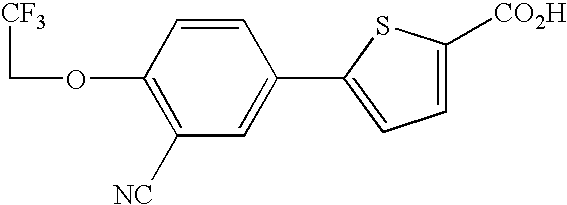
C1(OC[CF3])=C([NC])C=C(C2=CC=C([CO2H])S2)C=C1
